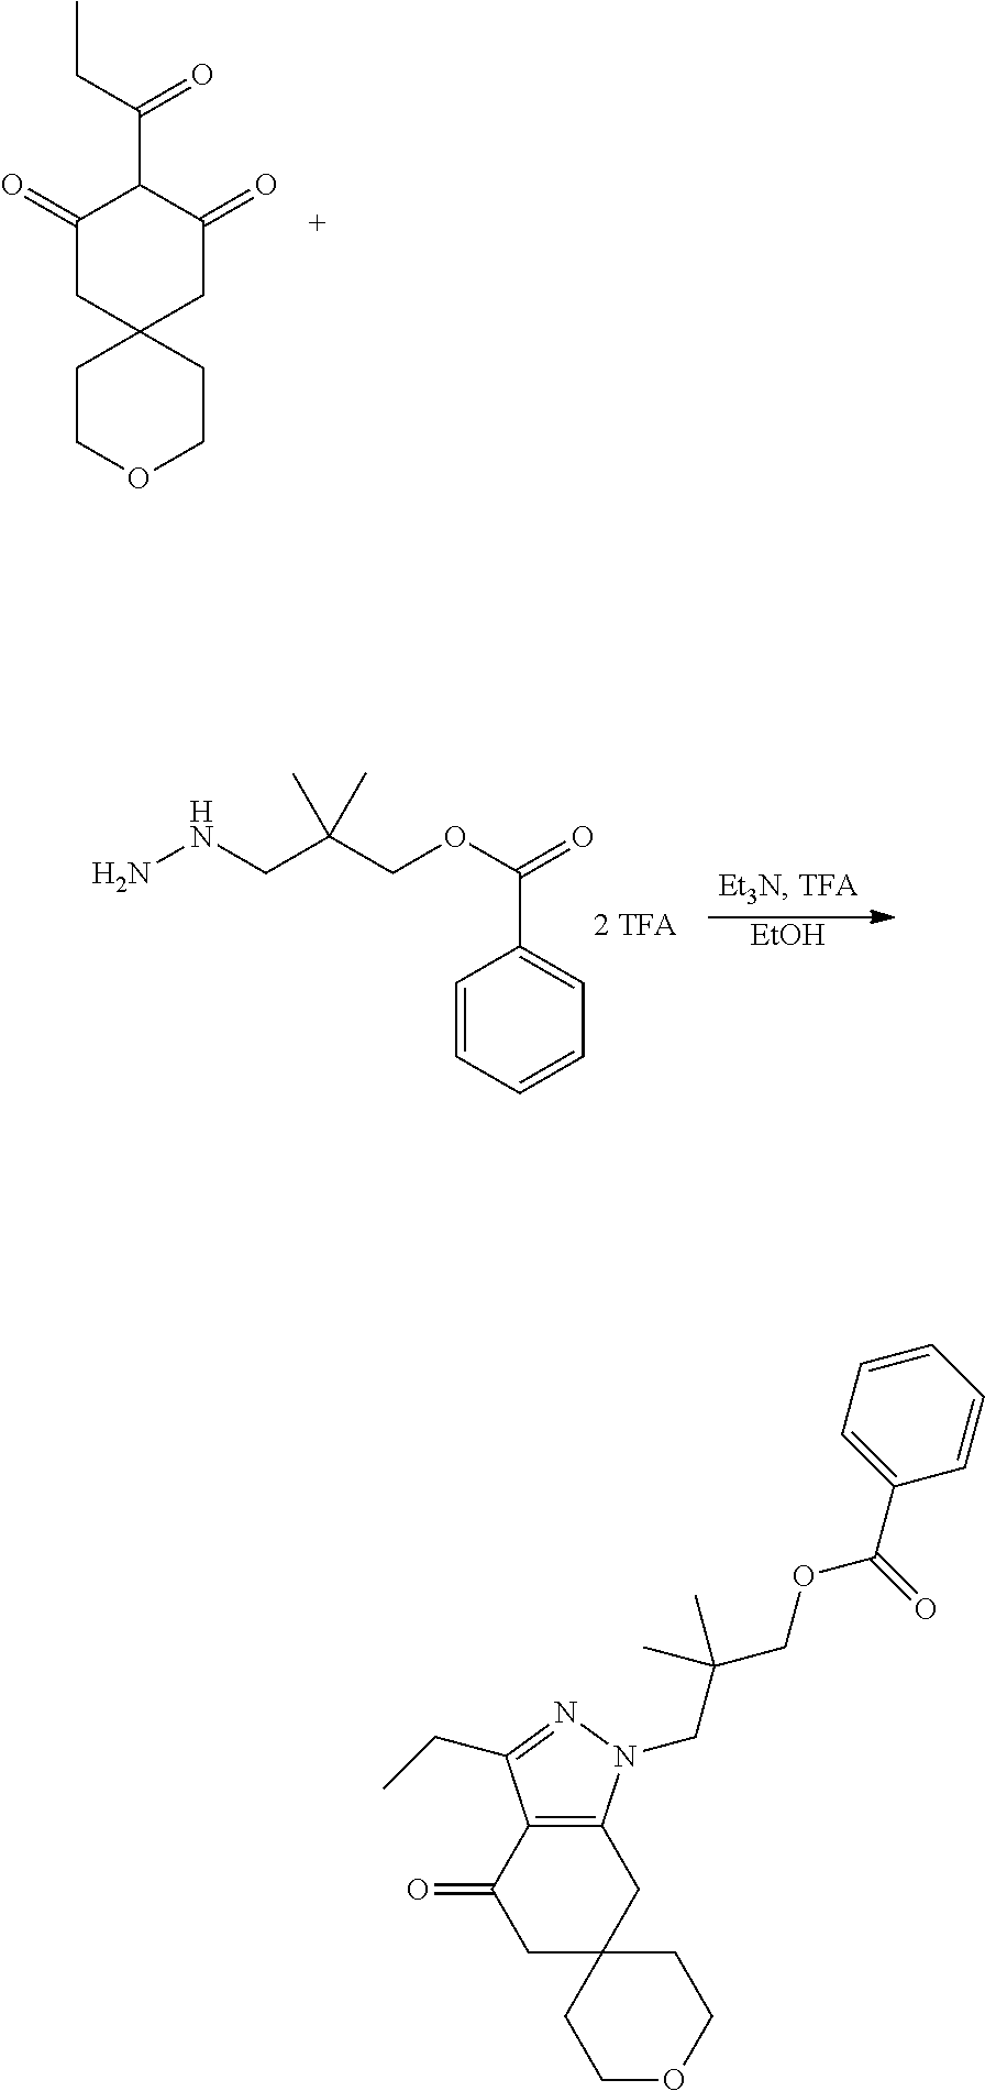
C1COCCC12CC(=O)C(C(=O)CC)C(=O)C2.C1=CC=CC=C1C(=O)OCC(CNN)(C)C.[EtOH].C1OCCC2(C1)CC1=C(C(=O)C2)C(CC)=NN1CC(COC(C1=CC=CC=C1)=O)(C)C
